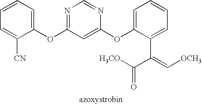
C1(OC2=NC=NC(OC3=CC=CC=C3C(C([H3CO])=O)=C[OCH3])=C2)=CC=CC=C1[CN]
